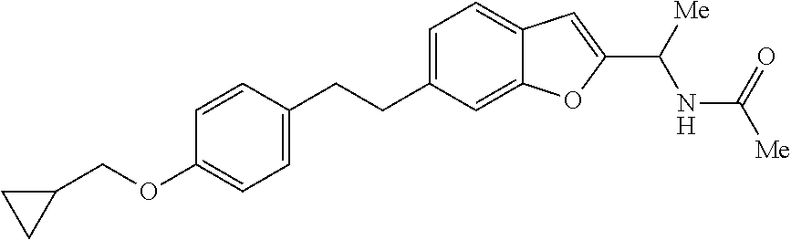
C1=C(CCC2=CC=C(OCC3CC3)C=C2)C=C2C(=C1)C=C(C([Me])NC([Me])=O)O2
